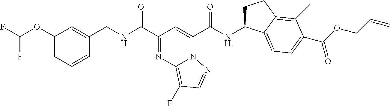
C1(OC(F)F)=CC=CC(CNC(C2=NC3=C(F)C=NN3C(C(NC3CCC4=C(C)C(C(OCC=C)=O)=CC=C34)=O)=C2)=O)=C1
